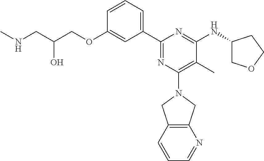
C1=CC=C(C2=NC(N3CC4=C(C3)N=CC=C4)=C(C)C(NC3COCC3)=N2)C=C1OCC(CNC)O
